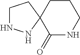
C1CC2(C(=O)NC1)NNCC2
